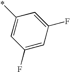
C1(F)=CC(F)=CC(*)=C1
